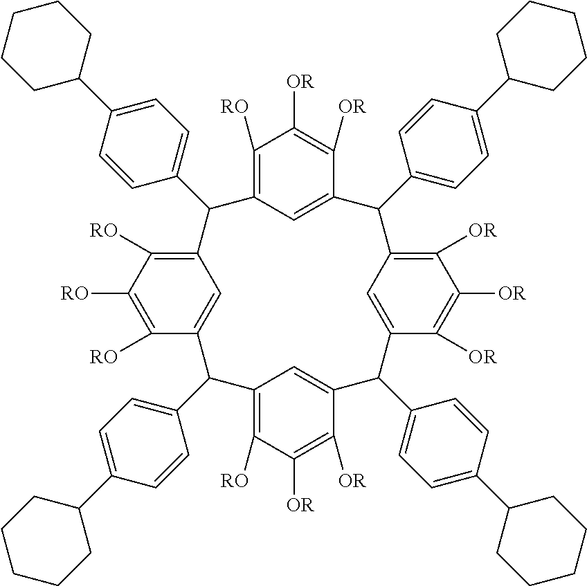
C1([RO])=C2C=C(C([OR])=C1[OR])C(C1=CC=C(C3CCCCC3)C=C1)C1=C([OR])C([OR])=C([OR])C(=C1)C(C1=CC=C(C3CCCCC3)C=C1)C1=CC(=C([RO])C([OR])=C1[OR])C(C1=CC=C(C3CCCCC3)C=C1)C1=CC(=C([RO])C([RO])=C1[RO])C2C1=CC=C(C2CCCCC2)C=C1
